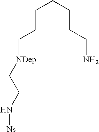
C([NDep]CCN[Ns])CCCCCCN
